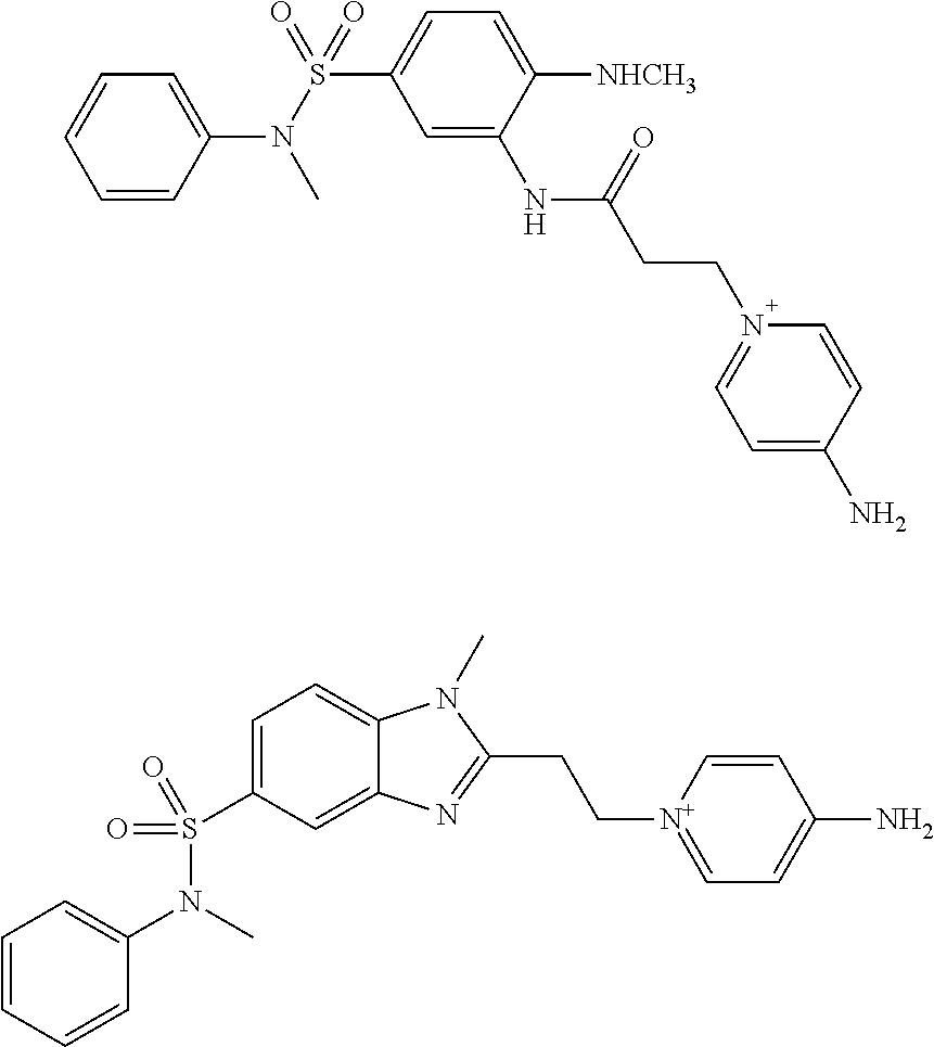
C1=CC(N(S(=O)(=O)C2=CC=C([NHCH3])C(NC(CCN3=CC=C(N)C=C3)=O)=C2)C)=CC=C1.C1=C(S(=O)(=O)N(C)C2=CC=CC=C2)C=C2C(=C1)N(C)C(CC[N+]1=CC=C(N)C=C1)=N2
